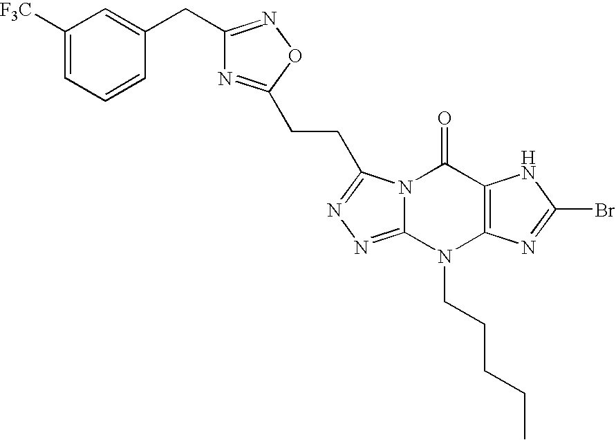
N12C(=NN=C1CCC1=NC(CC3=CC([F3C])=CC=C3)=NO1)N(CCCCC)C1=C(C2=O)NC(Br)=N1
